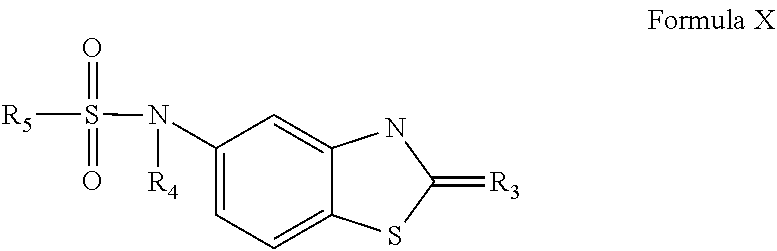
[R5]S(=O)(=O)N([R4])C1=CC=C2C(=C1)NC(=[R3])S2
